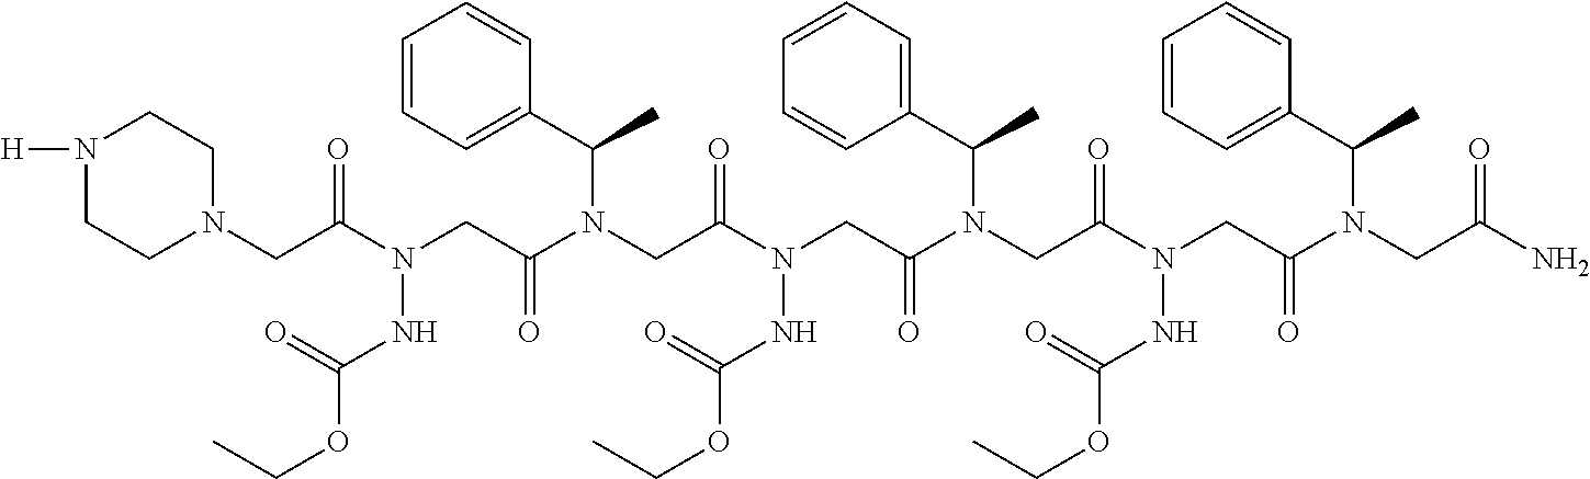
N(CC(N(CC(N(CC(N(CC(N(CC(N(CC(N)=O)C(C1=CC=CC=C1)C)=O)NC(OCC)=O)=O)C(C1=CC=CC=C1)C)=O)NC(OCC)=O)=O)C(C1=CC=CC=C1)C)=O)(NC(OCC)=O)C(CN1CCN([H])CC1)=O
